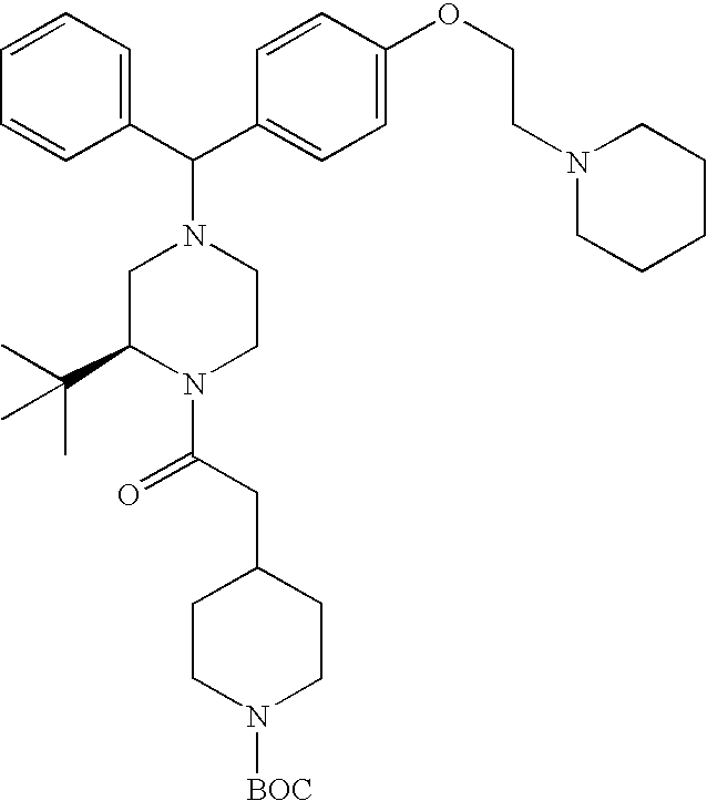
C1=CC=CC(C(N2CC(C(C)(C)C)N(C(CC3CCN([BOC])CC3)=O)CC2)C2=CC=C(OCCN3CCCCC3)C=C2)=C1
